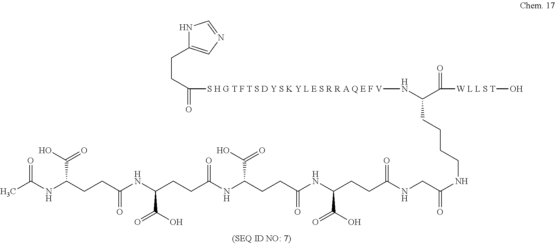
N1C(CCC(=O)[S H G T F T S D Y S K Y L E S R R A Q E F V]NC(C([W L L S T]O)=O)CCCCNC(=O)CNC(CCC(NC(CCC(NC(CCC(NC(CCC(NC(C)=O)C(=O)O)=O)C(=O)O)=O)C(O)=O)=O)C(O)=O)=O)=CN=C1
